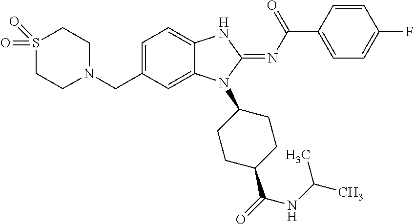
C1=C(CN2CCS(=O)(=O)CC2)C=C2C(=C1)NC(=NC(C1=CC=C(F)C=C1)=O)N2C1CCC(C(NC(C)C)=O)CC1
